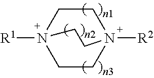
C1CN2([R2])CCN1([R1])CC2
